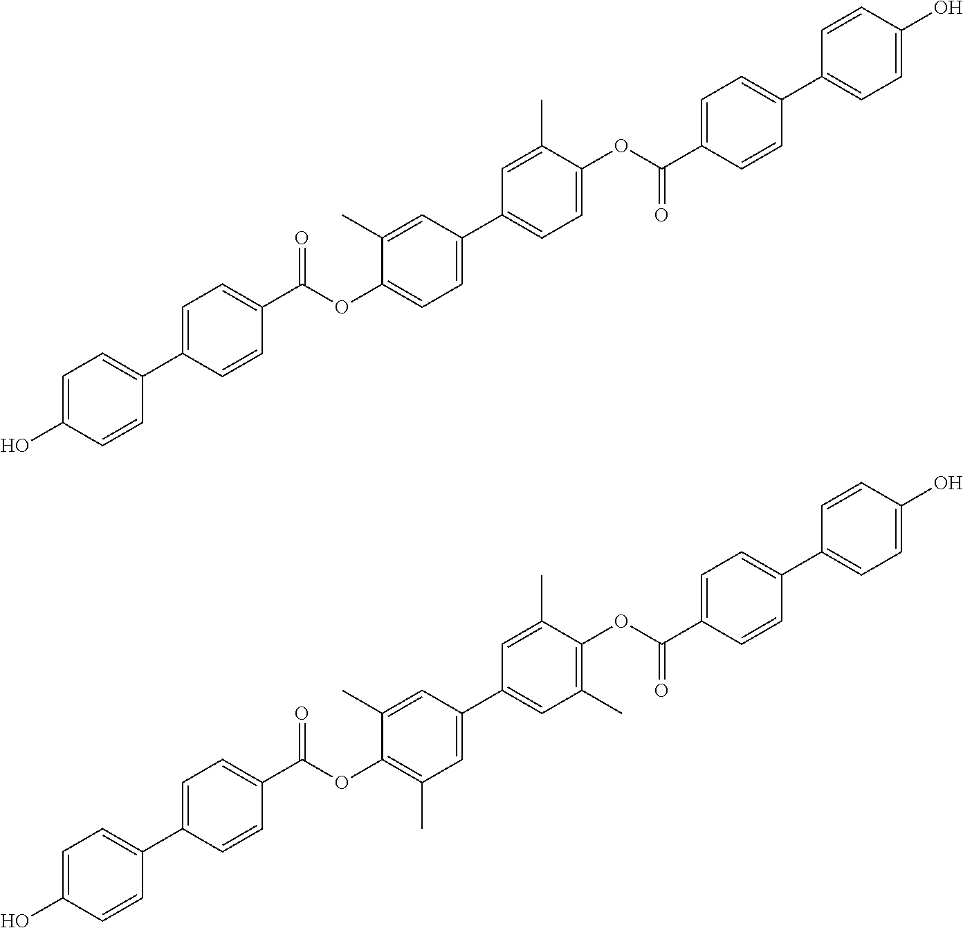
C1=C(C2=CC=C(O)C=C2)C=CC(C(OC2=CC=C(C3=CC=C(OC(=O)C4=CC=C(C5=CC=C(O)C=C5)C=C4)C(C)=C3)C=C2C)=O)=C1.C1=C(C2=CC=C(O)C=C2)C=CC(C(OC2=C(C)C=C(C3=CC(C)=C(OC(=O)C4=CC=C(C5=CC=C(O)C=C5)C=C4)C(C)=C3)C=C2C)=O)=C1
